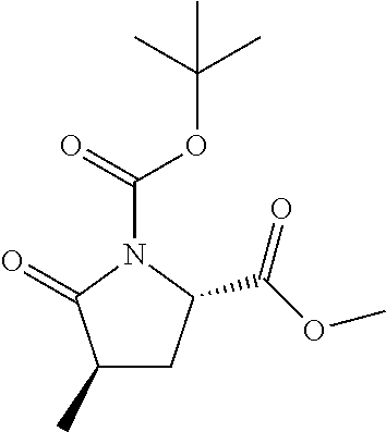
CC(C)(C)OC(=O)N1C(=O)C(C)CC1C(OC)=O
